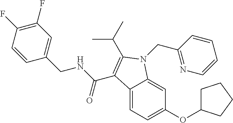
C1(F)=C(F)C=CC(CNC(=O)C2=C(C(C)C)N(CC3=NC=CC=C3)C3=CC(OC4CCCC4)=CC=C32)=C1
